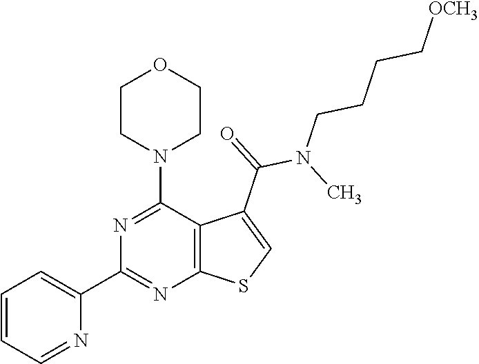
C1=CC=NC(C2=NC3=C(C(N4CCOCC4)=N2)C(C(=O)N(CCCC[OCH3])C)=CS3)=C1
